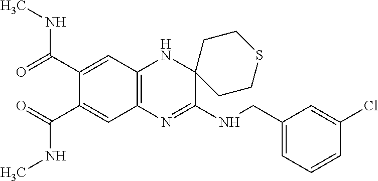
C1(CNC2=NC3=C(NC24CCSCC4)C=C(C(NC)=O)C(C(NC)=O)=C3)=CC=CC(Cl)=C1
